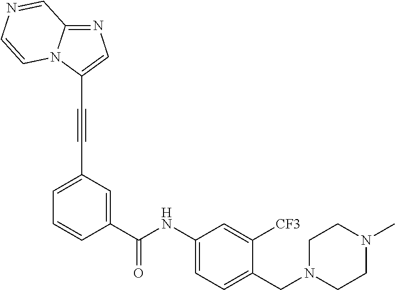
N1=C2N(C(C#CC3=CC=CC(C(NC4=CC=C(CN5CCN(C)CC5)C([CF3])=C4)=O)=C3)=C1)C=CN=C2
